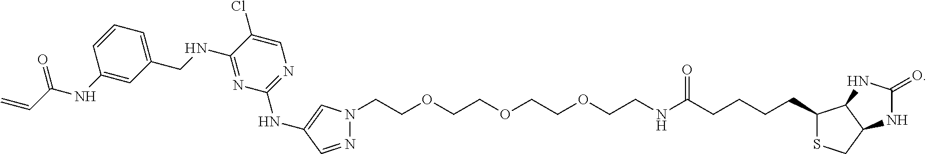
N1=CC(NC2=NC=C(Cl)C(NCC3=CC=CC(NC(=O)C=C)=C3)=N2)=CN1CCOCCOCCOCCNC(CCCCC1SCC2C1NC(=O)N2)=O
